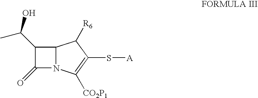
C1(C(O)C)C(=O)N2C1C([R6])C(S[A])=C2[CO2P1]
